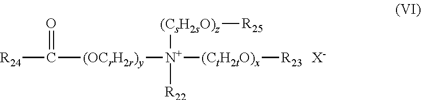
[R24]C(=O)[(OCrH2r)y][N+]([(CtH2tO)x][R23])([(CsH2sO)z][R25])[R22].[X-]
